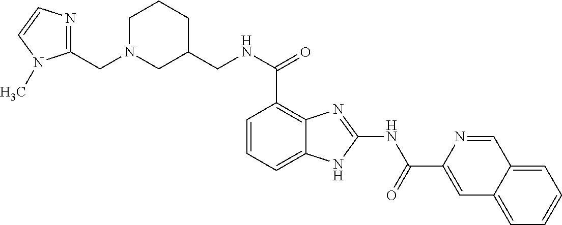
C(NC(C1=C2C(=CC=C1)NC(NC(C1=CC3=CC=CC=C3C=N1)=O)=N2)=O)C1CCCN(CC2=NC=CN2C)C1
